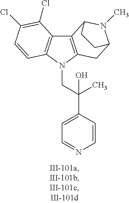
C12=C(N(CC(C3=CC=NC=C3)(C)O)C3=C1C(Cl)=C(Cl)C=C3)CC1N(C)C2CC1
